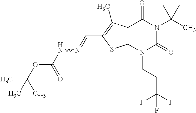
C12=C(N(CCC(F)(F)F)C(=O)N(C3(C)CC3)C1=O)SC(C=NNC(OC(C)(C)C)=O)=C2C
